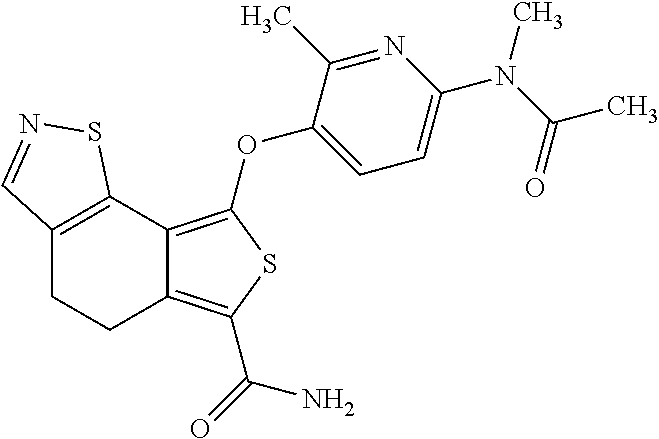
C12=C(OC3=CC=C(N(C(C)=O)C)N=C3C)SC(C(=O)N)=C1CCC1=C2SN=C1
